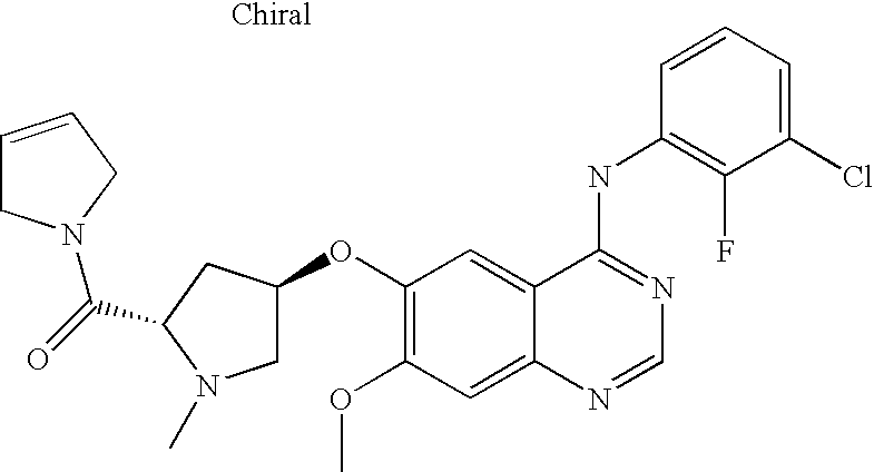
C1(Cl)=CC=CC(NC2=NC=NC3=CC(OC)=C(OC4CN(C)C(C(=O)N5CC=CC5)C4)C=C23)=C1F
